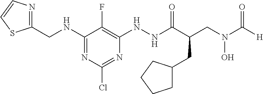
N(C1=NC(Cl)=NC(NNC(C(CN(C([H])=O)O)CC2CCCC2)=O)=C1F)CC1=NC=CS1
